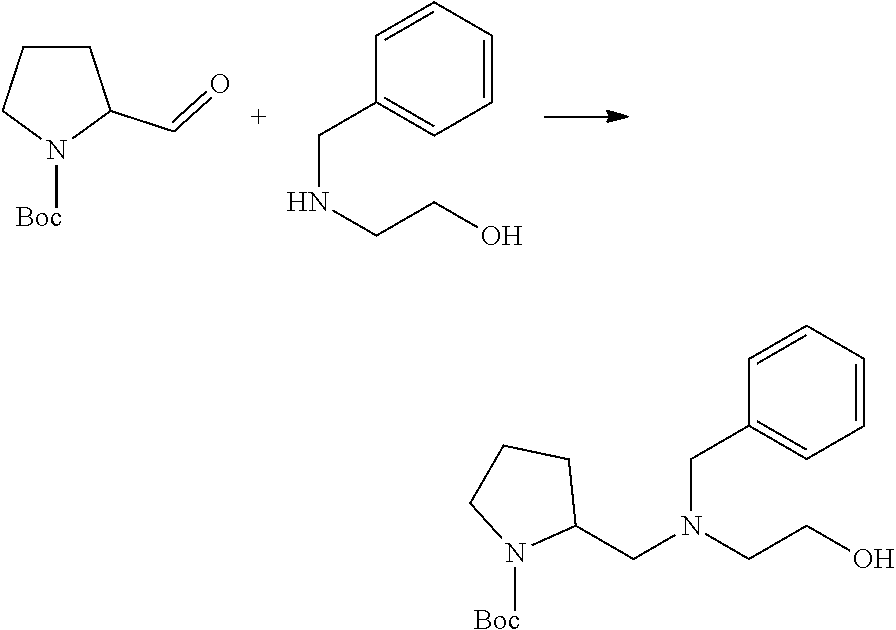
C1CCN([Boc])C1C=O.N(CCO)CC1=CC=CC=C1.N(CCO)(CC1=CC=CC=C1)CC1CCCN1[Boc]
